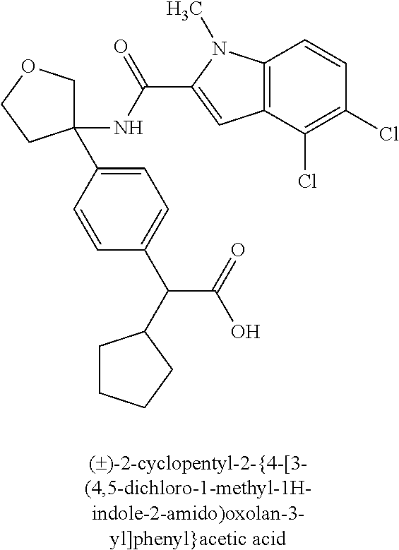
C1(NC(=O)C2=CC3=C(N2C)C=CC(Cl)=C3Cl)(C2=CC=C(C(C(=O)O)C3CCCC3)C=C2)COCC1
